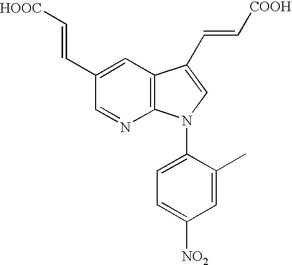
C1(C=C[HOOC])=CC2=C(N=C1)N(C1=CC=C([NO2])C=C1C)C=C2C=C[COOH]
